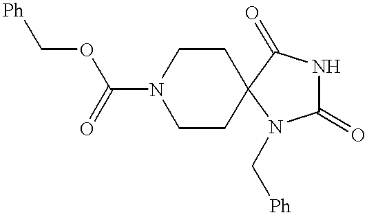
[Ph]COC(=O)N1CCC2(CC1)C(=O)NC(=O)N2C[Ph]
